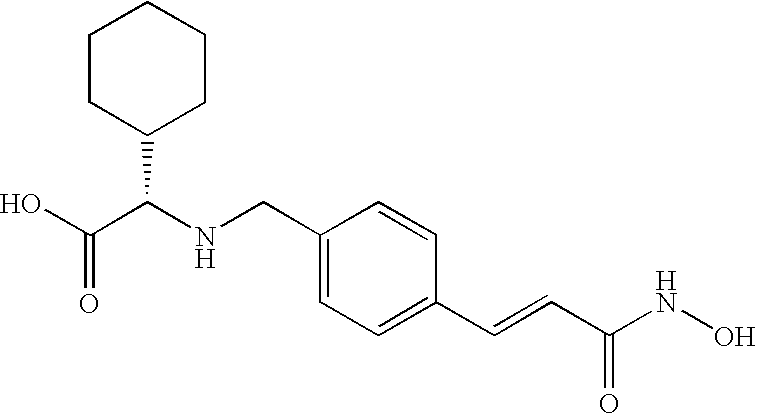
C(C1=CC=C(C=CC(NO)=O)C=C1)NC(C(O)=O)C1CCCCC1
